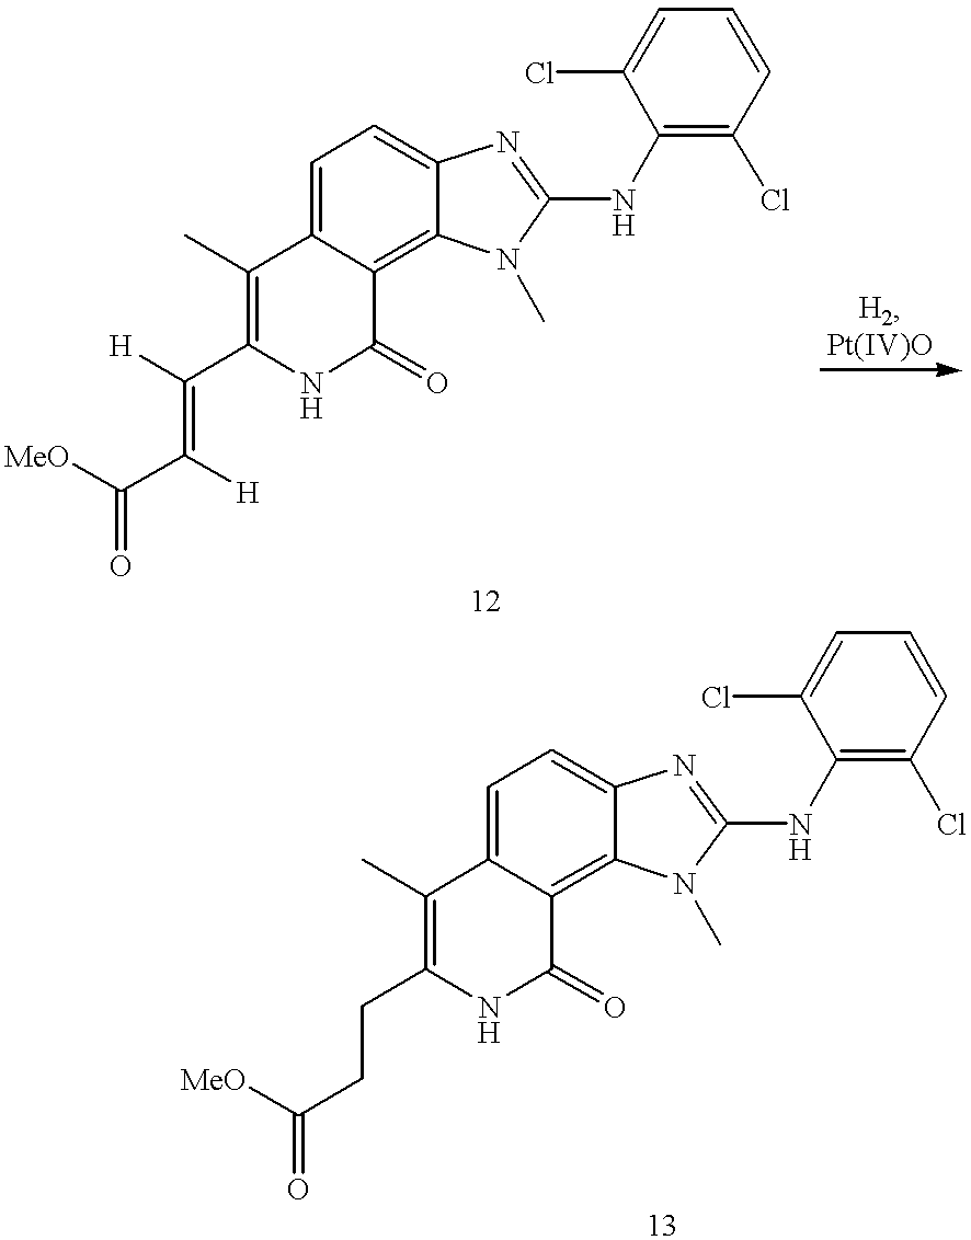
[H]C(C1=C(C)C2=CC=C3C(=C2C(=O)N1)N(C)C(NC1=C(Cl)C=CC=C1Cl)=N3)=C([H])C([MeO])=O.C(C1=C(C)C2=CC=C3C(=C2C(=O)N1)N(C)C(NC1=C(Cl)C=CC=C1Cl)=N3)CC([MeO])=O
